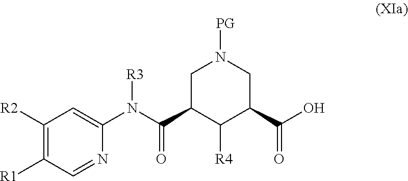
C1([R2])=C([R1])C=NC(N([R3])C(=O)C2C([R4])C(C(=O)O)CN([PG])C2)=C1
